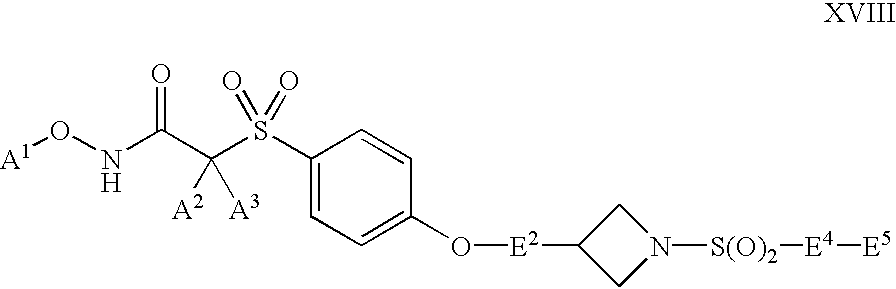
[A1]ONC(C(S(C1=CC=C(O[E2]C2CN([S(O)2][E4][E5])C2)C=C1)(=O)=O)([A2])[A3])=O
